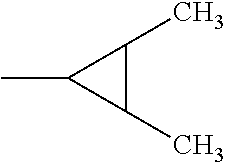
C1(C)C(C)C1C
